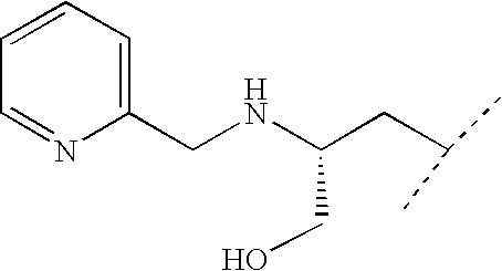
C(NC(CC(C)C)CO)C1=CC=CC=N1
